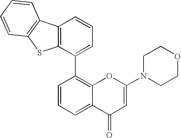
C12=CC=CC(C3=CC=CC4=C3SC3=C4C=CC=C3)=C1OC(N1CCOCC1)=CC2=O
